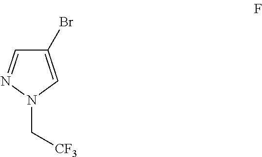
C1(Br)=CN(C[CF3])N=C1
